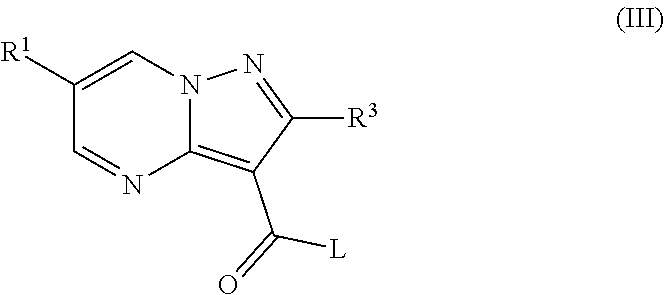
C1([R1])=CN2C(=C(C(=O)[L])C([R3])=N2)N=C1
